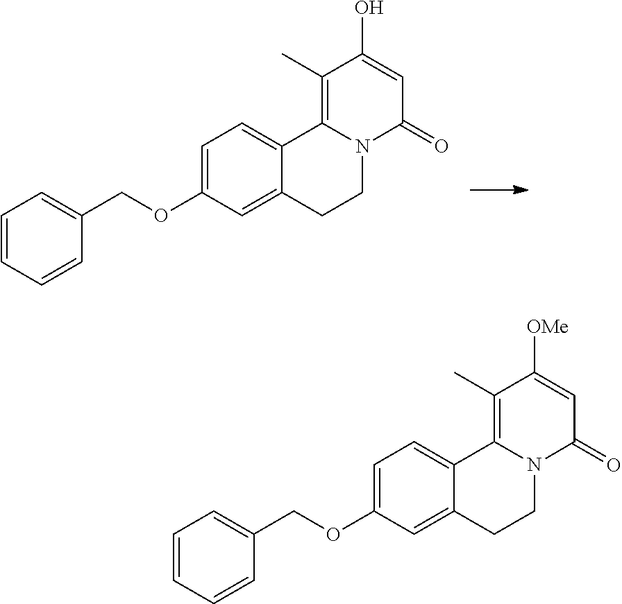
C1=CC=CC(COC2=CC=C3C(=C2)CCN2C3=C(C)C(O)=CC2=O)=C1.C1=CC=CC(COC2=CC=C3C(=C2)CCN2C3=C(C)C([OMe])=CC2=O)=C1
